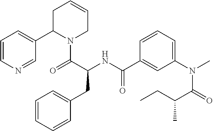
C(CC)(C(N(C1=CC=CC(C(=O)NC(CC2=CC=CC=C2)C(=O)N2C(C3=CC=CN=C3)CC=CC2)=C1)C)=O)C
